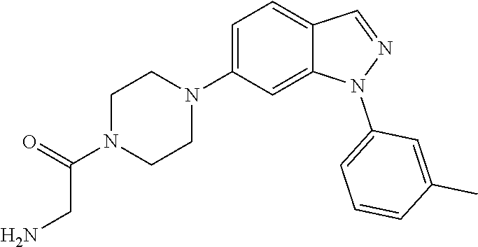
C1N(C(=O)CN)CCN(C2=CC=C3C(=C2)N(C2=CC=CC(C)=C2)N=C3)C1
